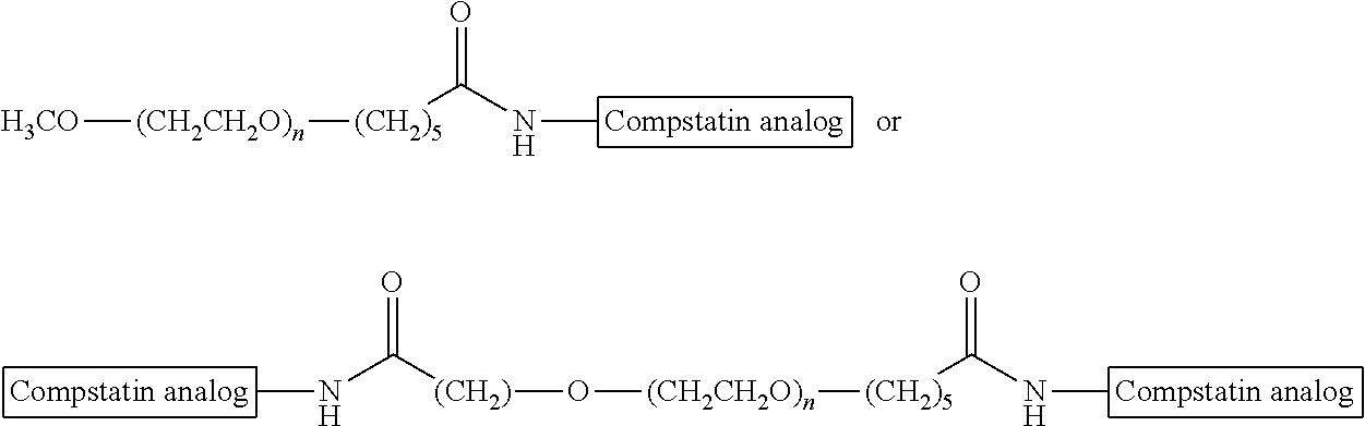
O([(CH2CH2O)n][(CH2)5]C(NC)=O)[(CH2)]C(NC)=O.[H3CO][(CH2CH2O)n][(CH2)5]C(NC)=O
